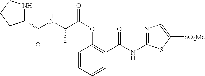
C1=CC=CC(C(NC2=NC=C([SO2Me])S2)=O)=C1OC(=O)C(NC(C1NCCC1)=O)C
